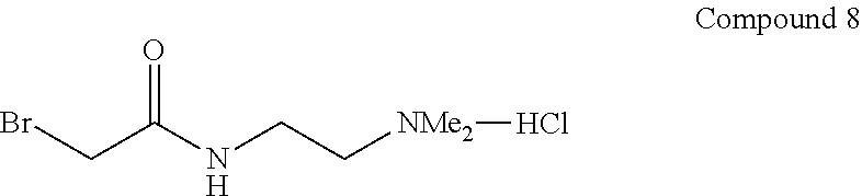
C(NCC[NMe2]Cl)(=O)CBr
